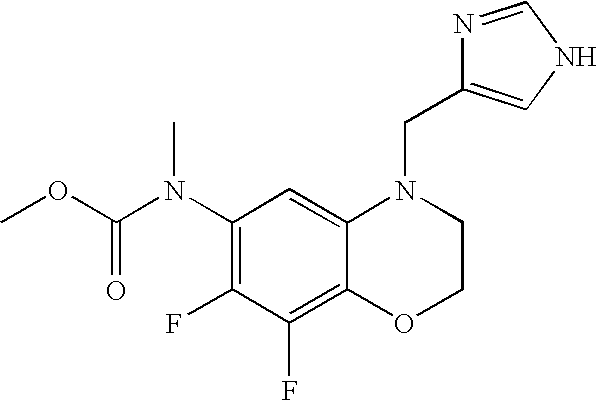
C1(N(C(OC)=O)C)=C(F)C(F)=C2C(=C1)N(CC1=CNC=N1)CCO2
